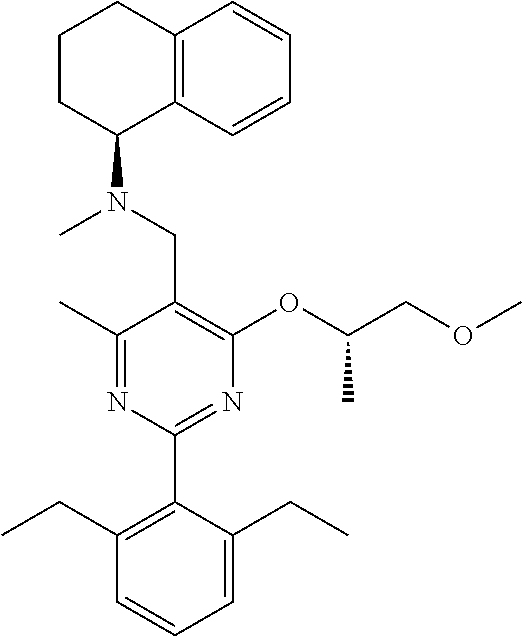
C1(C)=NC(C2=C(CC)C=CC=C2CC)=NC(OC(COC)C)=C1CN(C)C1C2=C(CCC1)C=CC=C2
